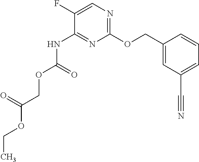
C1(OCC2=CC(C#N)=CC=C2)=NC=C(F)C(NC(OCC(OCC)=O)=O)=N1
